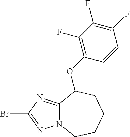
BrC1=NN2C(=N1)C(OC1=C(F)C(F)=C(F)C=C1)CCCC2
